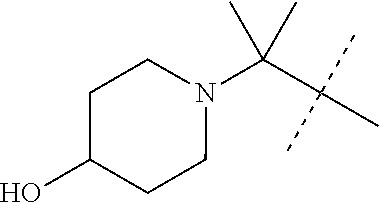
C(C(C)(C)C)(C)(C)N1CCC(O)CC1
